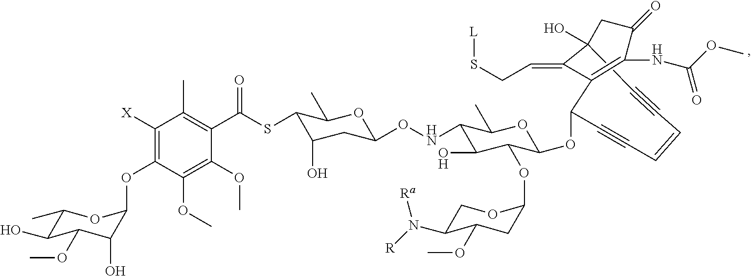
C1([X])=C(OC2C(O)C(OC)C(O)C(C)O2)C(OC)=C(OC)C(C(=O)SC2C(O)CC(ONC3C(O)C(OC4CC(OC)C(N([Ra])[R])CO4)C(OC4C#CC=CC#CC5(O)CC(=O)C(NC(=O)OC)=C4C5=CCS[L])OC3C)OC2C)=C1C
